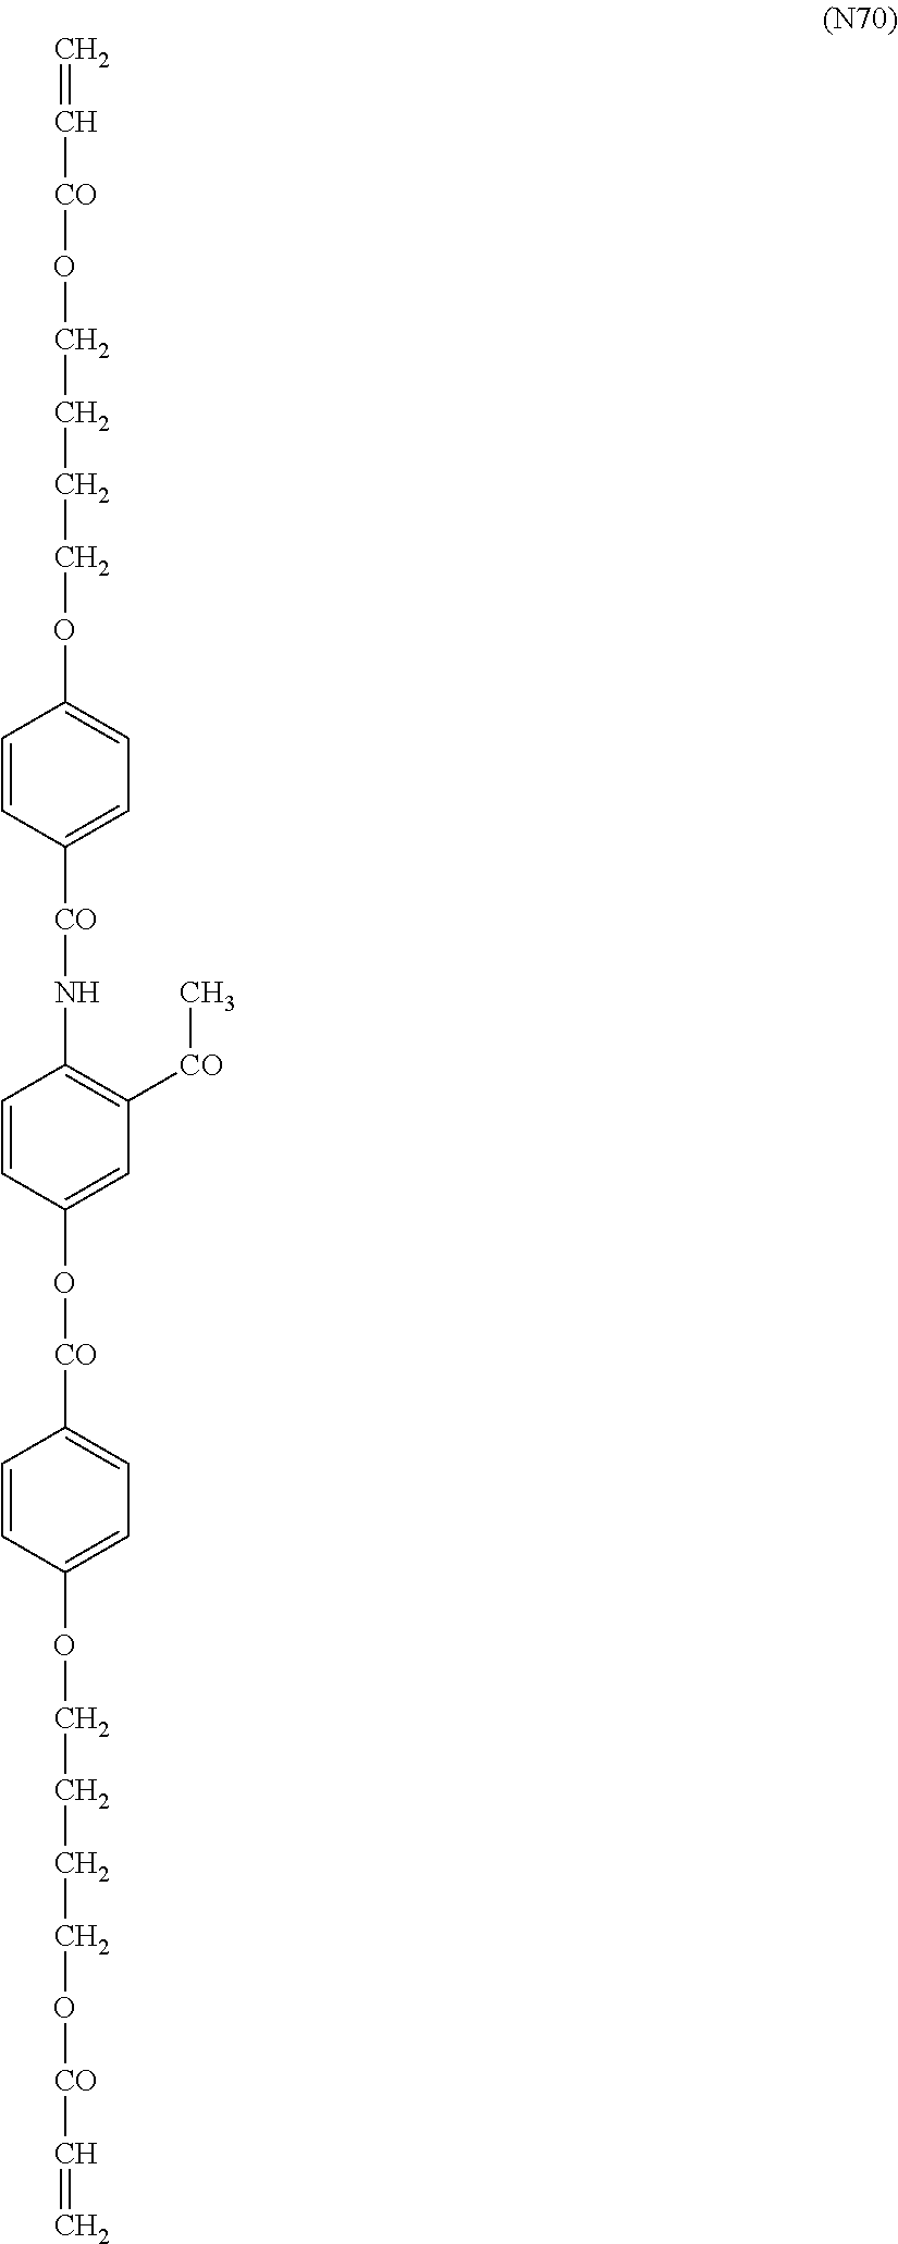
C=C[CO]OCCCCOC1=CC=C([CO]NC2=C([CO]C)C=C(O[CO]C3=CC=C(OCCCCO[CO]C=C)C=C3)C=C2)C=C1
